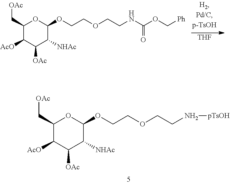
[THF].C1(C[OAc])C([AcO])C([OAc])C([NHAc])C(OCCOCCNC(OC[Ph])=O)O1.C1(C[OAc])C([AcO])C([OAc])C([NHAc])C(OCCOCCN[pTsOH])O1
